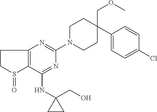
C1(NC2(CO)CC2)=NC(N2CCC(COC)(C3=CC=C(Cl)C=C3)CC2)=NC2=C1S(=O)CC2
